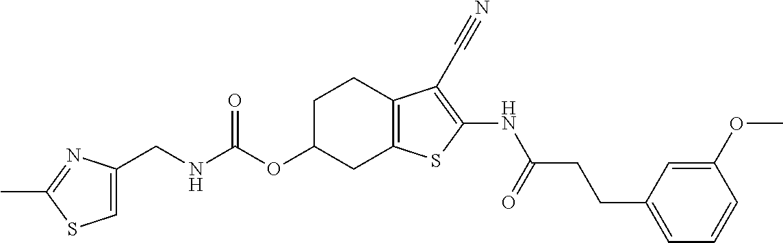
N(C(OC1CC2=C(CC1)C(C#N)=C(NC(CCC1=CC=CC(OC)=C1)=O)S2)=O)CC1=CSC(C)=N1
